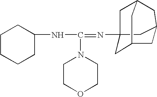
C1CCCC(NC(=NC23CC4CC(C2)CC(C3)C4)N2CCOCC2)C1
